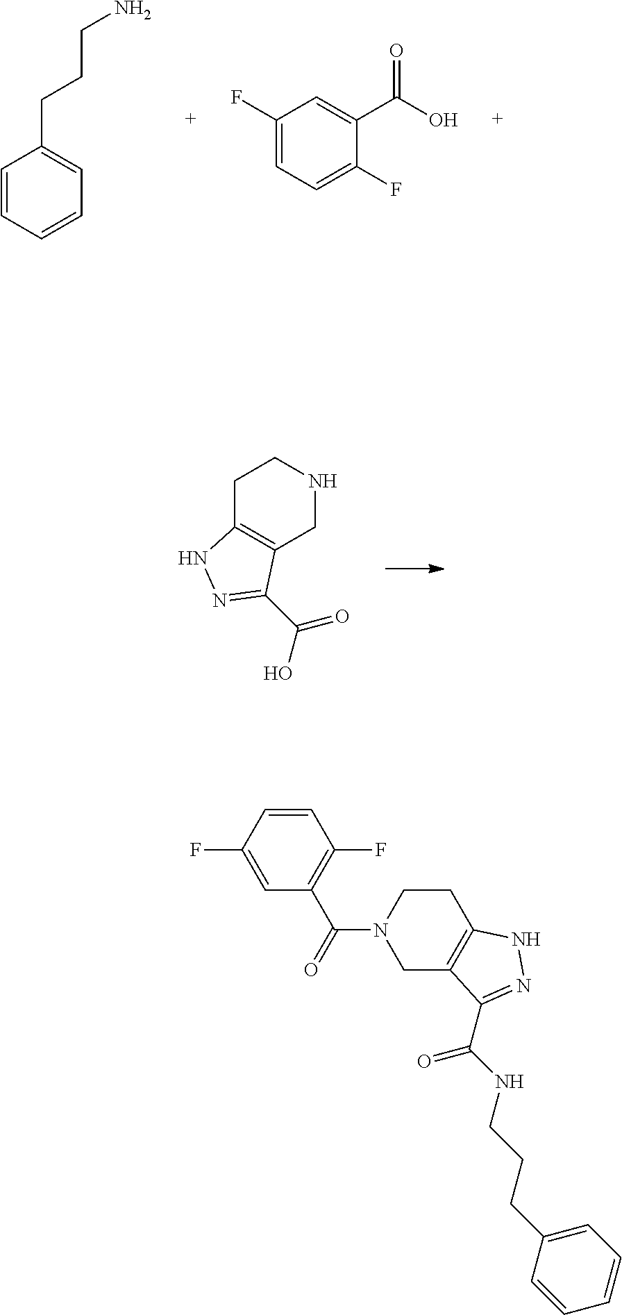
C1C2=C(CNC1)C(C(O)=O)=NN2.C1=CC=CC=C1CCCN.C1(F)=CC=C(F)C(C(=O)O)=C1.C1=CC(F)=CC(C(N2CC3=C(CC2)NN=C3C(=O)NCCCC2=CC=CC=C2)=O)=C1F
